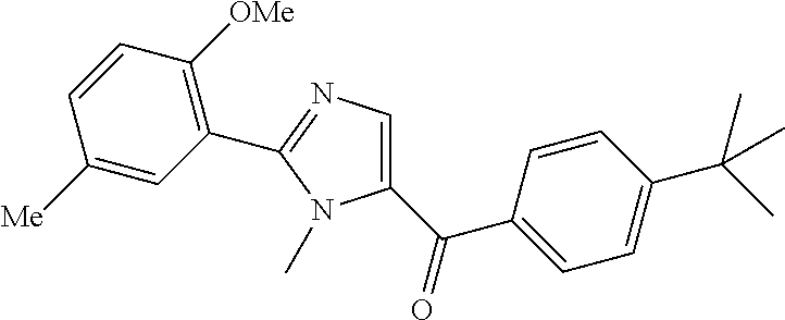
C1=CC(C(C)(C)C)=CC=C1C(C1=CN=C(C2=C([OMe])C=CC([Me])=C2)N1C)=O
